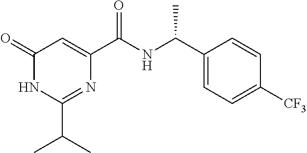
C1(C(C)C)=NC(C(NC(C2=CC=C([CF3])C=C2)C)=O)=CC(=O)N1
